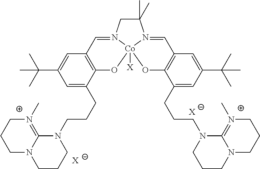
[X].C1=C(C(C)(C)C)C=C(CCCN2CCCN3C2=N(C)CCC3)C2=C1C=N1CC(C)(C)N3=CC4=C(C(CCCN5CCCN6C5=N(C)CCC6)=CC(C(C)(C)C)=C4)O[Co]13([X])O2.[X]
